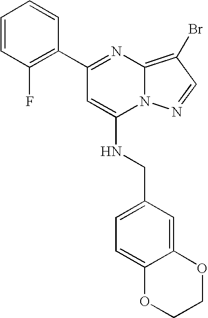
C1(C2=NC3=C(Br)C=NN3C(NCC3=CC=C4C(=C3)OCCO4)=C2)=C(F)C=CC=C1
